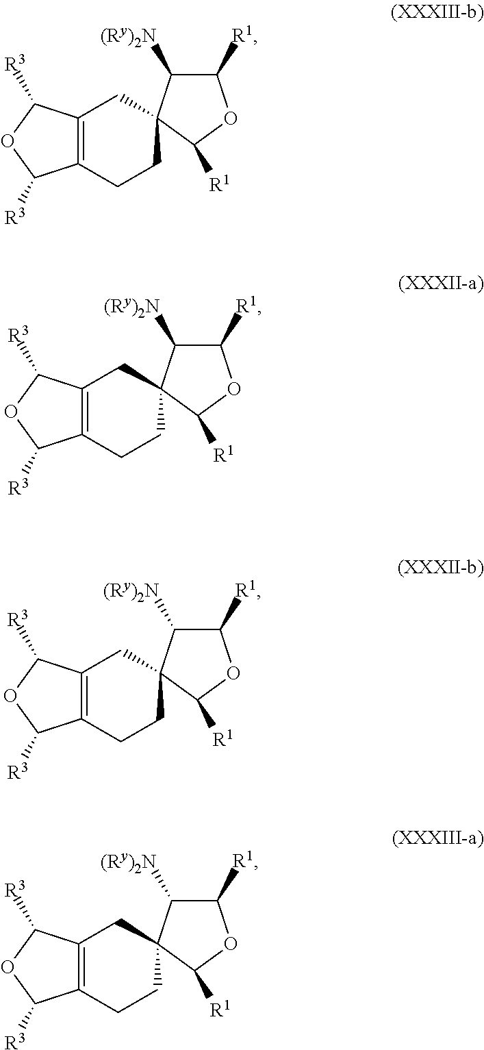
C12=C(CCC3(C1)C([(Ry)2N])C([R1])OC3[R1])C([R3])OC2[R3].C12=C(CCC3(C1)C([(Ry)2N])C([R1])OC3[R1])C([R3])OC2[R3].C12=C(CCC3(C1)C([(Ry)2N])C([R1])OC3[R1])C([R3])OC2[R3].C12=C(CCC3(C1)C([(Ry)2N])C([R1])OC3[R1])C([R3])OC2[R3]
